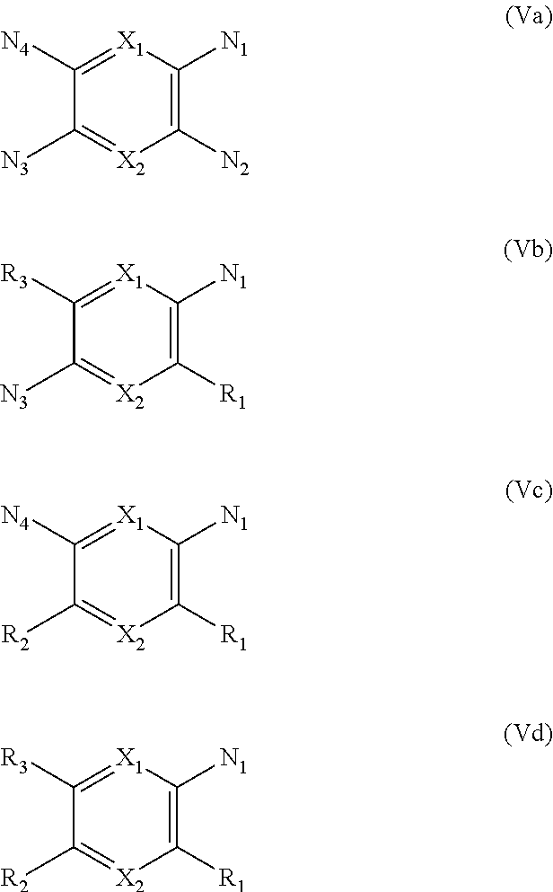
C1([N2])=C([N1])[X1]=C([N4])C([N3])=[X2]1.C1([R1])=C([N1])[X1]=C([R3])C([N3])=[X2]1.C1([R1])=C([N1])[X1]=C([N4])C([R2])=[X2]1.C1([R1])=C([N1])[X1]=C([R3])C([R2])=[X2]1
